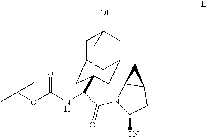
C1C2CC3(C(C(N4C([CN])CC5C4C5)=O)NC(OC(C)(C)C)=O)CC(CC1(O)C3)C2
